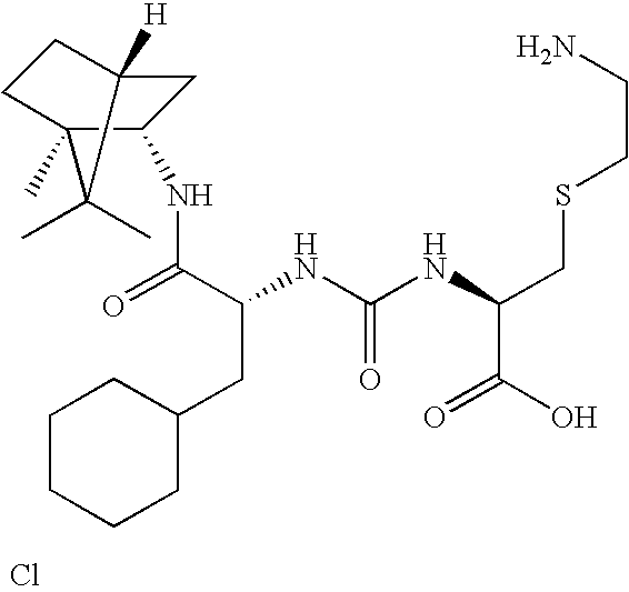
C1C2([H])CCC(C)(C1NC(C(NC(NC(CSCCN)C(O)=O)=O)CC1CCCCC1)=O)C2(C)C.Cl
